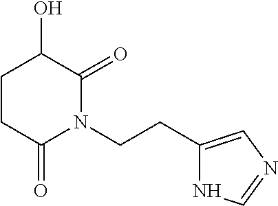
C(CN1C(=O)C(O)CCC1=O)C1=CN=CN1
